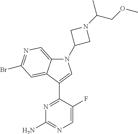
N1=C(C2=CN(C3CN(C(COC)C)C3)C3=CN=C(Br)C=C32)C(F)=CN=C1N
